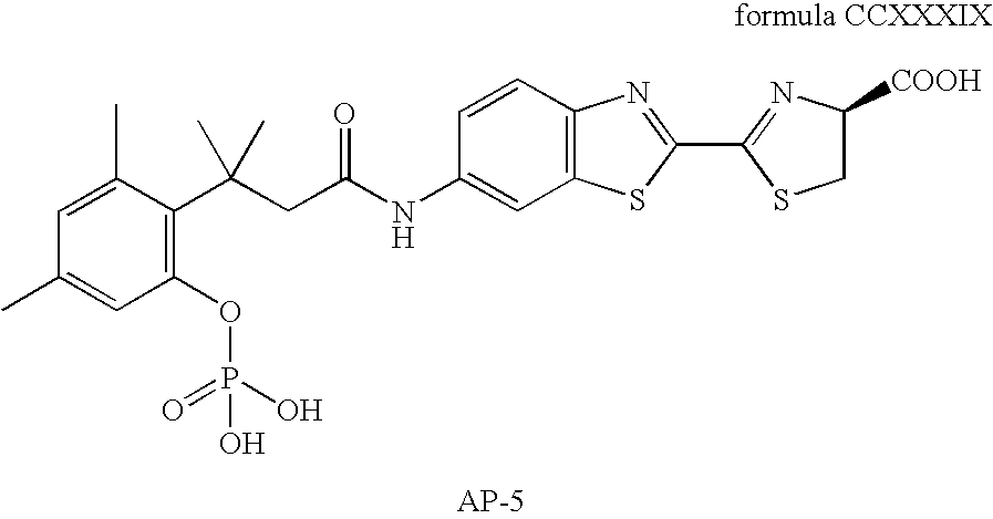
CC1=CC(OP(O)(=O)O)=C(C(CC(NC2=CC3=C(C=C2)N=C(C2=NC([COOH])CS2)S3)=O)(C)C)C(C)=C1
